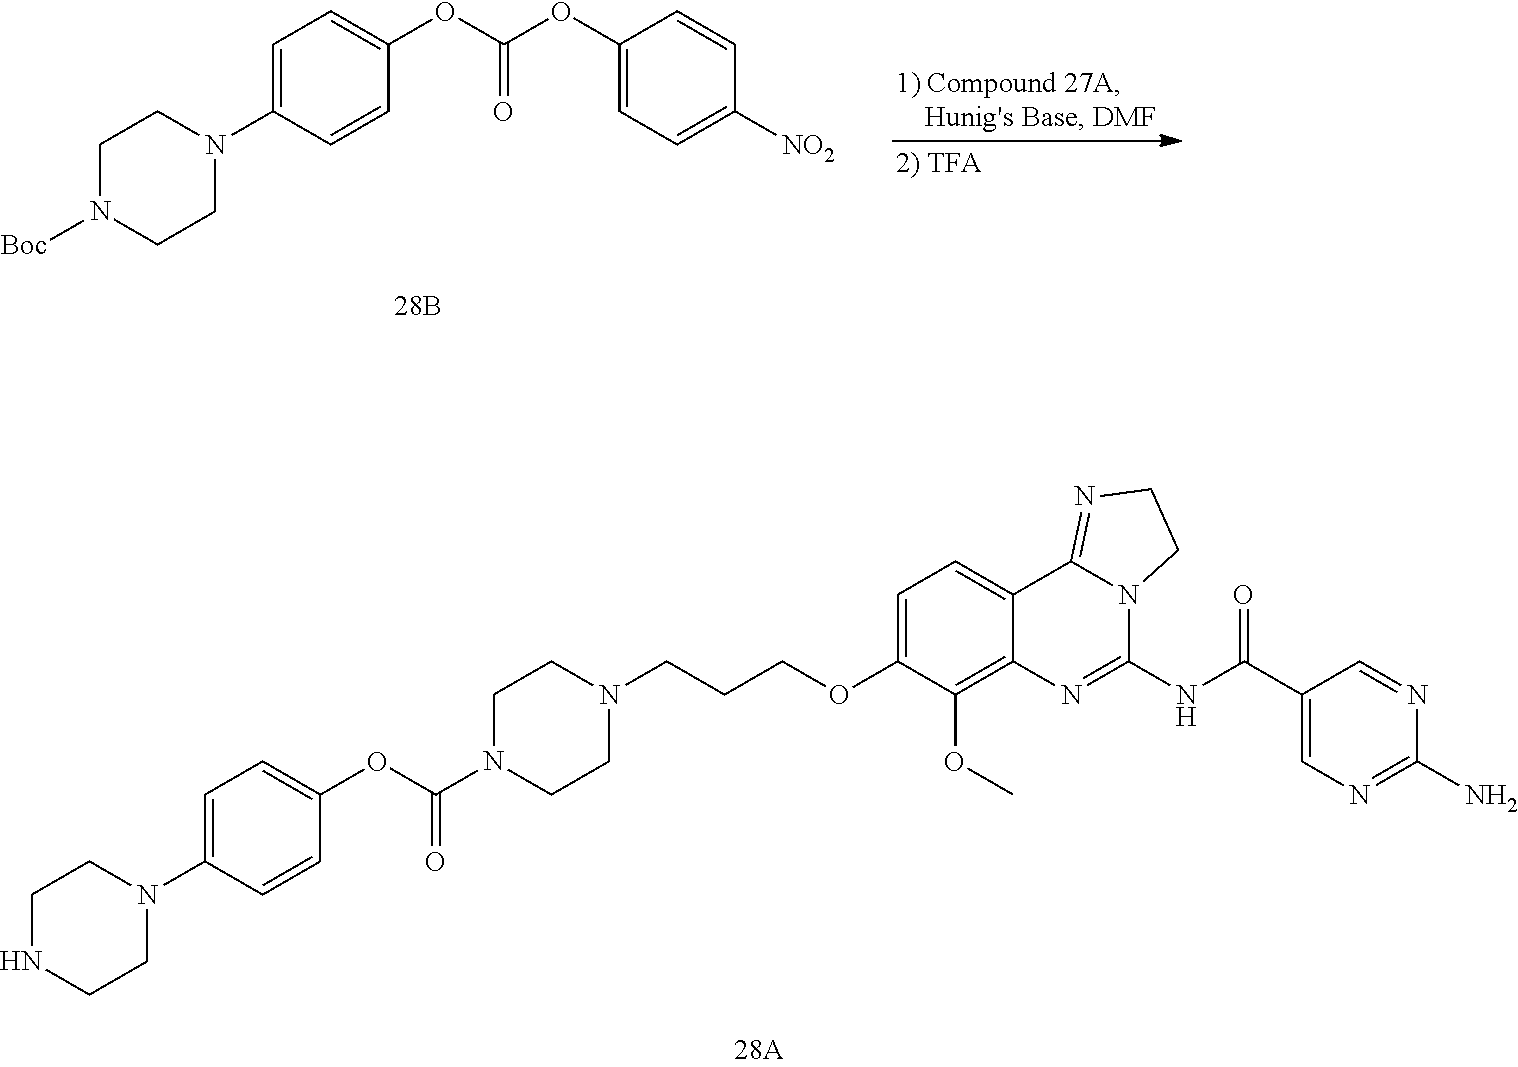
C1CNCCN1C1=CC=C(OC(N2CCN(CCCOC3=CC=C4C5=NCCN5C(NC(C5=CN=C(N)N=C5)=O)=NC4=C3OC)CC2)=O)C=C1.C1CN([Boc])CCN1C1=CC=C(OC(=O)OC2=CC=C([NO2])C=C2)C=C1
